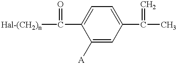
C1([A])=CC(C(=C)C)=CC=C1C(=O)[Hal-(CH2)n]
